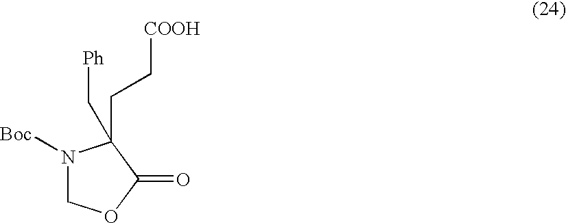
N1([Boc])COC(=O)C1(CC[COOH])C[Ph]
